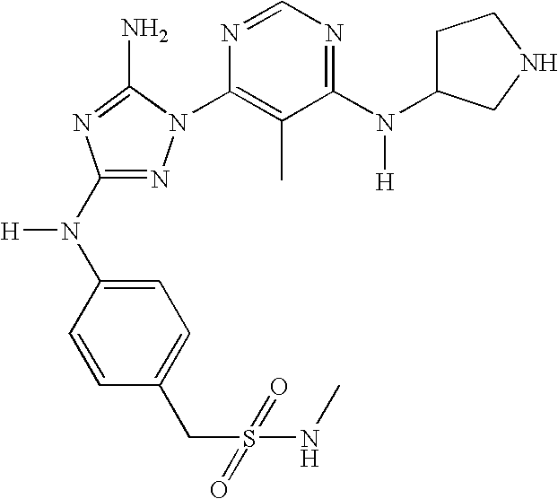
N1=C(N(C2=CC=C(CS(=O)(=O)NC)C=C2)[H])N=C(N)N1C1=C(C)C(N(C2CCNC2)[H])=NC=N1
